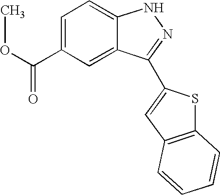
C1(C(OC)=O)=CC=C2C(=C1)C(C1=CC3=C(S1)C=CC=C3)=NN2
